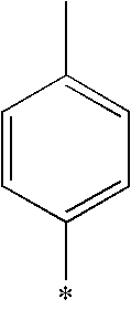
C1=CC(*)=CC=C1C
